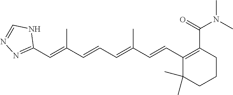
C1(C=C(C=CC=C(C=CC2=C(C(=O)N(C)C)CCCC2(C)C)C)C)=NN=CN1
